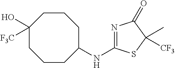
N(C1=NC(=O)C(C)([CF3])S1)C1CCCC([F3C])(O)CCC1
